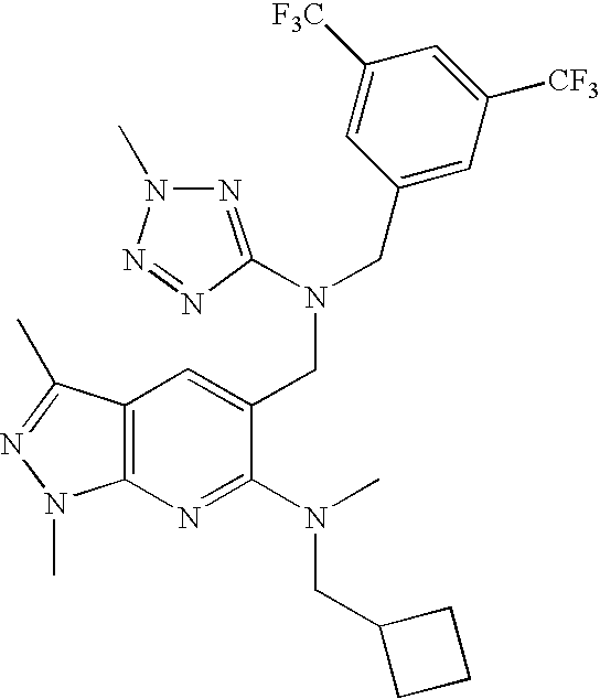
N1=C(N(CC2=CC3=C(N=C2N(CC2CCC2)C)N(C)N=C3C)CC2=CC([CF3])=CC([F3C])=C2)N=NN1C
